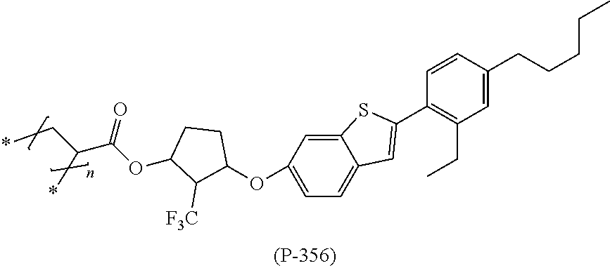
C1=C(OC2C([F3C])C(OC(C(C*)*)=O)CC2)C=C2C(=C1)C=C(C1=C(CC)C=C(CCCCC)C=C1)S2
